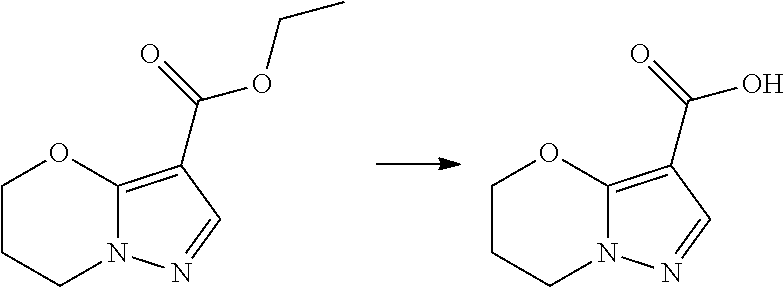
C1CCN2C(=C(C(=O)O)C=N2)O1.C1CCN2C(=C(C(=O)OCC)C=N2)O1
